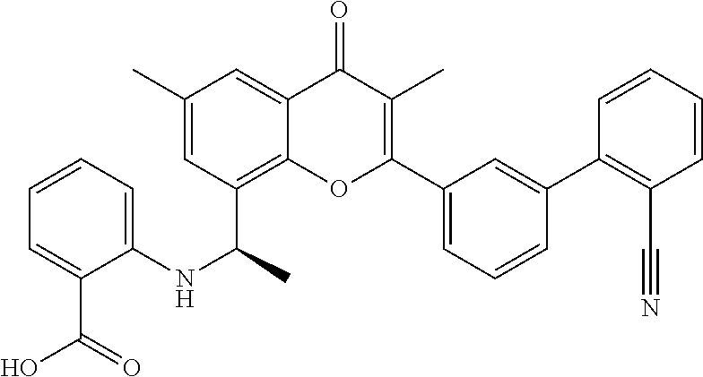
C1(C2=CC(C3=C(C)C(=O)C4=CC(C)=CC(C(NC5=CC=CC=C5C(O)=O)C)=C4O3)=CC=C2)=C(C#N)C=CC=C1
